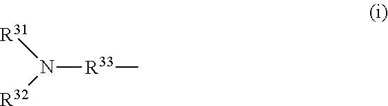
N([R33]C)([R31])[R32]
